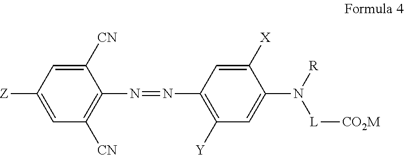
C1([Z])=CC([CN])=C(N=NC2=C([Y])C=C(N([R])[L][CO2M])C([X])=C2)C([CN])=C1
